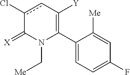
C1(C2=C([Y])cc(Cl)C(=[X])N2C[Me])=CC=C(F)C=C1[Me]
